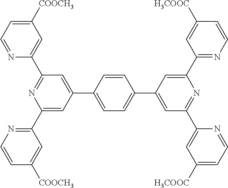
N1=CC=C([COOCH3])C=C1C1=NC(C2=NC=CC([COOCH3])=C2)=CC(C2=CC=C(C3=CC(C4=CC([H3COOC])=CC=N4)=NC(C4=NC=CC([H3COOC])=C4)=C3)C=C2)=C1
